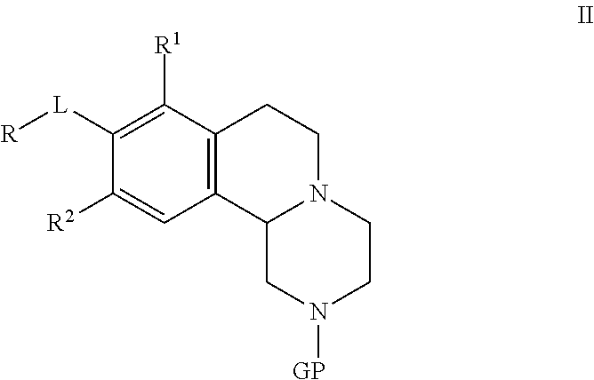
C1([L][R])=C([R1])C2=C(C=C1[R2])C1N(CC2)CCN([GP])C1
